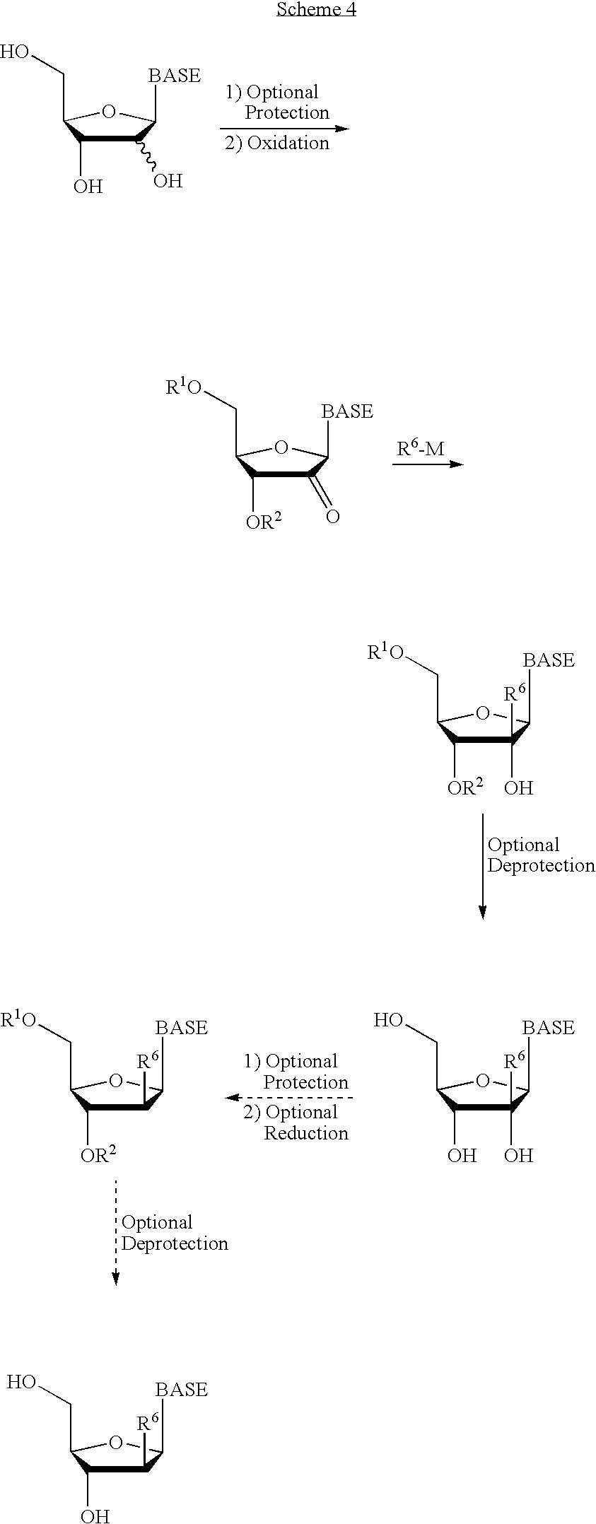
C1(O)([R6])C(O)C(CO)OC1[BASE].C1([R6])C([OR2])C(C[R1O])OC1[BASE].C1(=O)C([OR2])C(C[R1O])OC1[BASE].C1(O)([R6])C([OR2])C(C[R1O])OC1[BASE].C1(O)C(O)C(CO)OC1[BASE].C1([R6])C(O)C(CO)OC1[BASE]
